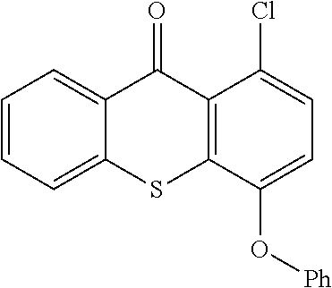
C12=C(C(=O)C3=CC=CC=C3S1)C(Cl)=CC=C2O[Ph]
